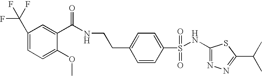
C1(NS(C2=CC=C(CCNC(C3=CC(C(F)(F)F)=CC=C3OC)=O)C=C2)(=O)=O)=NN=C(C(C)C)S1
